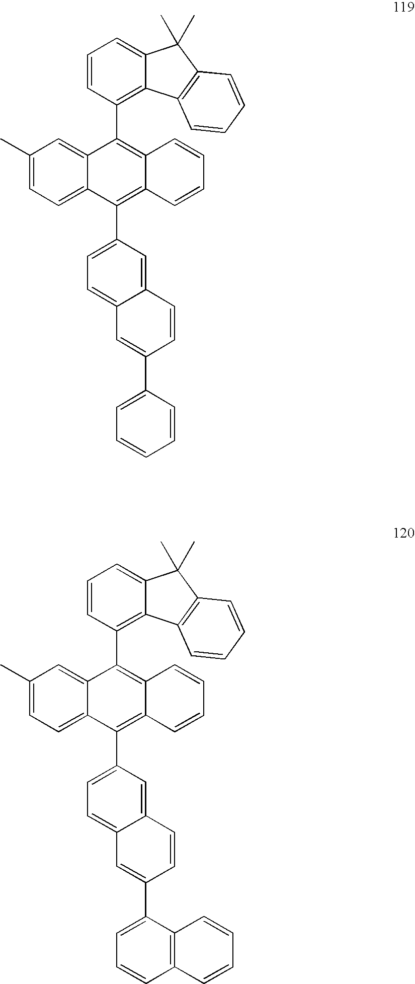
C1(C)=CC=C2C(=C1)C(C1=C3C(=CC=C1)C(C)(C)C1=C3C=CC=C1)=C1C(=C2C2=CC=C3C(=C2)C=CC(C2=CC=CC=C2)=C3)C=CC=C1.C1(C)=CC=C2C(=C1)C(C1=C3C(=CC=C1)C(C)(C)C1=C3C=CC=C1)=C1C(=C2C2=CC=C3C(=C2)C=CC(C2=CC=CC4=C2C=CC=C4)=C3)C=CC=C1
